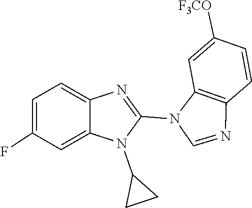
N1=C(N2C3=C(C=CC([F3CO])=C3)N=C2)N(C2CC2)C2=CC(F)=CC=C12
